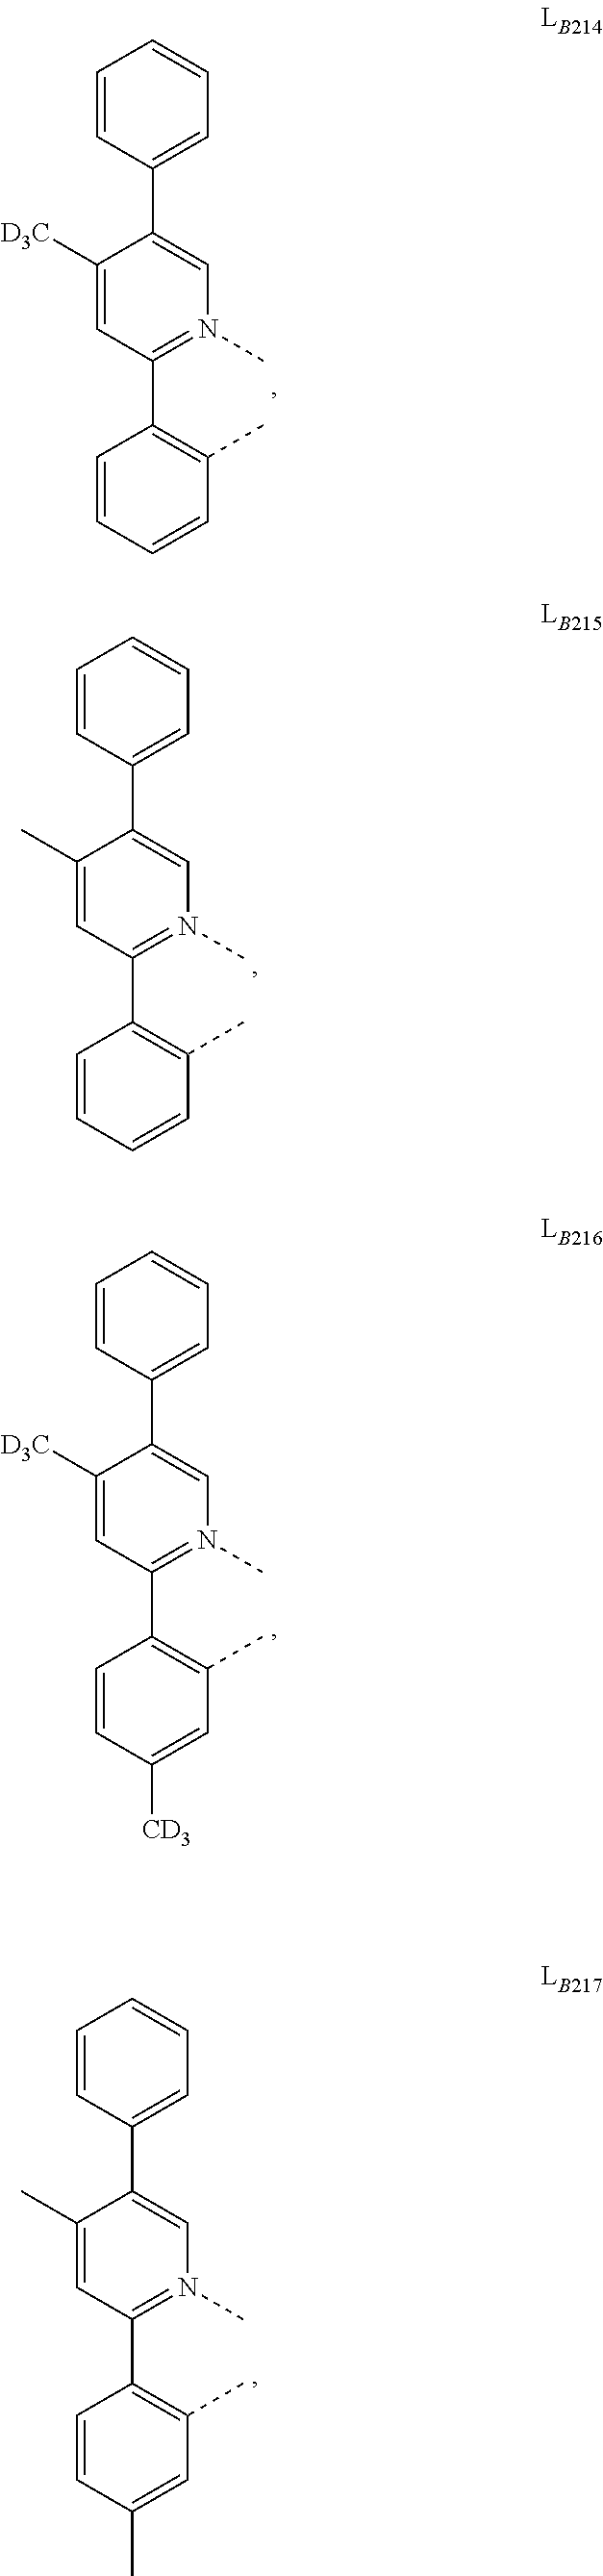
C1([D3C])=CC(C2=C(C)C=C([CD3])C=C2)=N(C)C=C1C1=CC=CC=C1.C1(C)=CC(C2=C(C)C=C(C)C=C2)=N(C)C=C1C1=CC=CC=C1.C1(C2=N(C)C=C(C3=CC=CC=C3)C([D3C])=C2)=C(C)C=CC=C1.C1(C2=N(C)C=C(C3=CC=CC=C3)C(C)=C2)=C(C)C=CC=C1
